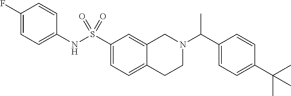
C1(F)=CC=C(NS(C2=CC=C3C(=C2)CN(C(C2=CC=C(C(C)(C)C)C=C2)C)CC3)(=O)=O)C=C1
